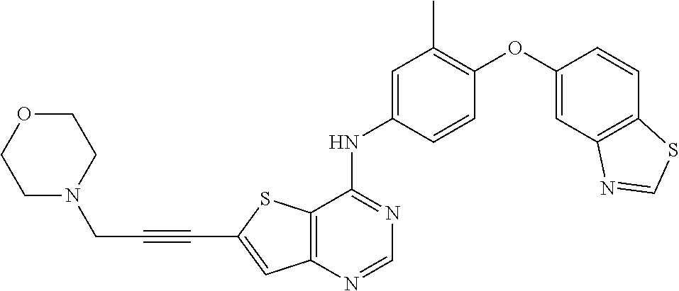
C1=CC(NC2=NC=NC3=C2SC(C#CCN2CCOCC2)=C3)=CC(C)=C1OC1=CC2=C(C=C1)SC=N2
